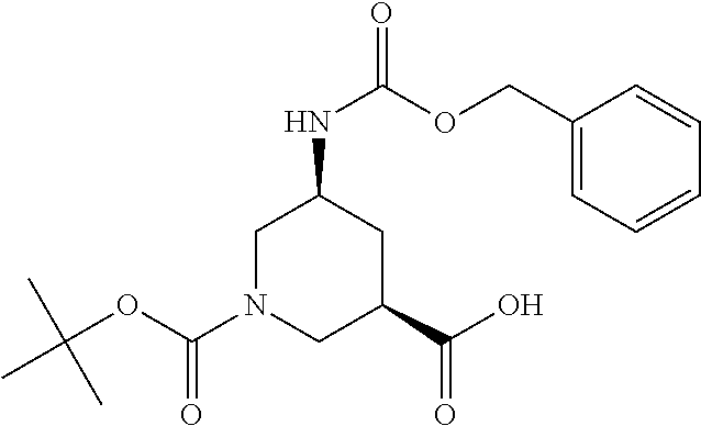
C1N(C(OC(C)(C)C)=O)CC(C(O)=O)CC1NC(OCC1=CC=CC=C1)=O
